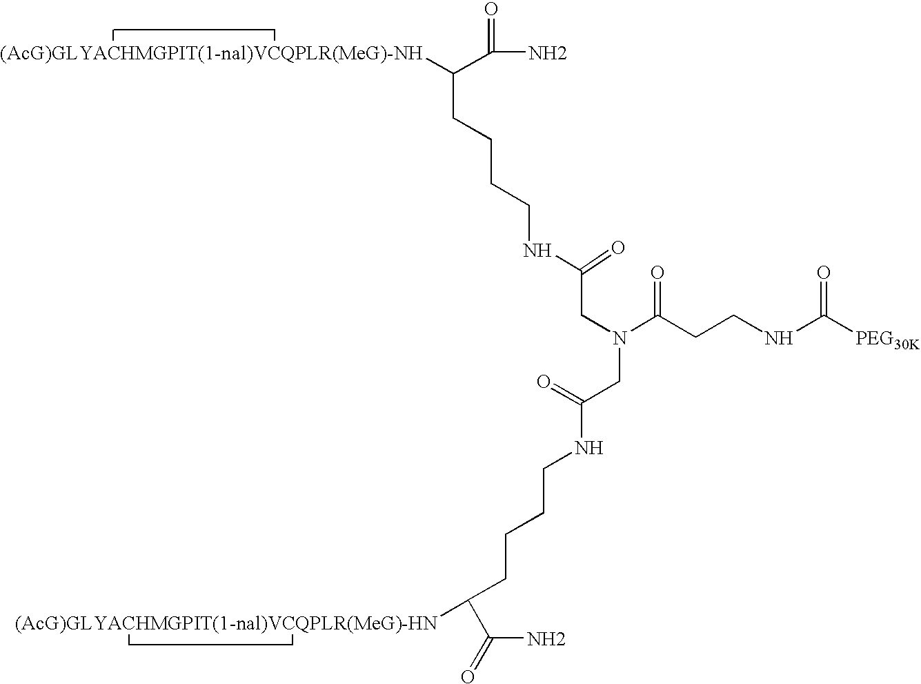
C(N)(C([(AcG)GLYACHMGPIT(1-nal)VCQPLR(MeG)-NH])CCCCNC(CN(CC(=O)NCCCCC(C(N)=O)[(AcG)GLYACHMGPIT(1-nal)VCQPLR(MeG)-HN])C(CCNC([PEG30K])=O)=O)=O)=O
